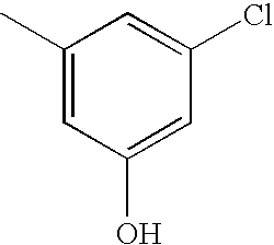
C1(C)=CC(O)=CC(Cl)=C1
